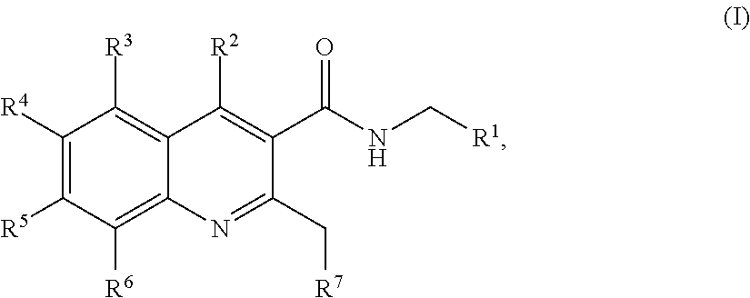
C1([R4])=C([R5])C([R6])=C2C(=C1[R3])C([R2])=C(C(=O)NC[R1])C(C[R7])=N2
